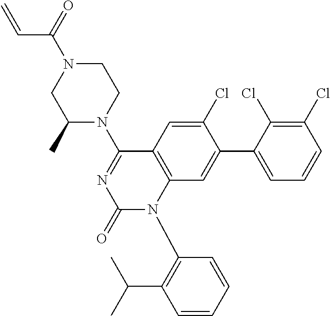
C12=C(C=C(Cl)C(C3=CC=CC(Cl)=C3Cl)=C1)C(N1CCN(C(C=C)=O)CC1C)=NC(=O)N2C1=C(C(C)C)C=CC=C1
